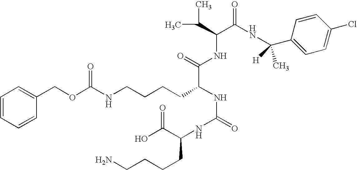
C1=CC=CC(COC(NCCCCC(NC(=O)NC(C(O)=O)CCCCN)C(NC(C(C)C)C(NC(C2=CC=C(Cl)C=C2)([H])C)=O)=O)=O)=C1
